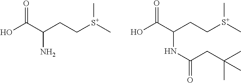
OC(C(CC[S+](C)C)N)=O.OC(C(CC[S+](C)C)NC(=O)CC(C)(C)C)=O
